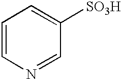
C1=CN=CC([SO3H])=C1
